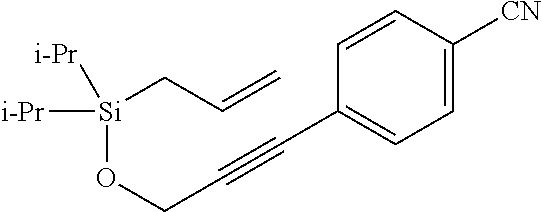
[Si](OCC#CC1=CC=C([CN])C=C1)(CC=C)([i-Pr])[i-Pr]
